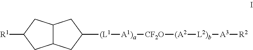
[R1]C1CC2C(C1)CC([(L1][A1)a][CF2O][(A2][L2)b][A3][R2])C2
